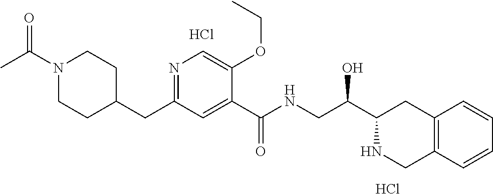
N1=C(CC2CCN(C(C)=O)CC2)C=C(C(NCC(C2CC3=C(C=CC=C3)CN2)O)=O)C(OCC)=C1.Cl.Cl
